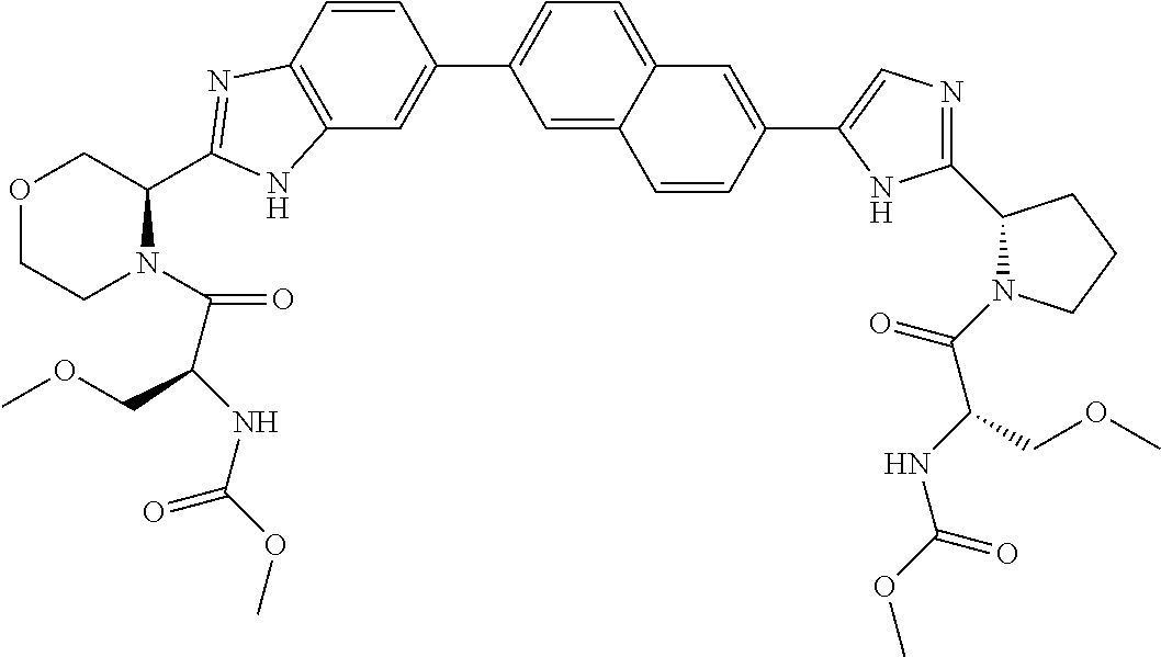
C12=C(C=CC(C3=CC=C4C(=C3)C=CC(C3=CN=C(C5N(C(C(NC(OC)=O)COC)=O)CCC5)N3)=C4)=C1)N=C(C1COCCN1C(C(NC(OC)=O)COC)=O)N2
